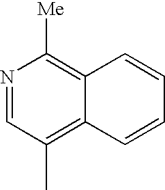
N1=CC(C)=C2C(=C1[Me])C=CC=C2
